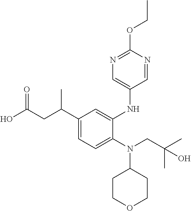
C1(N(C2CCOCC2)CC(C)(C)O)=CC=C(C(CC(O)=O)C)C=C1NC1=CN=C(OCC)N=C1
